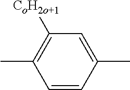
CC1=C([CoH2o+1])C=C(C)C=C1
